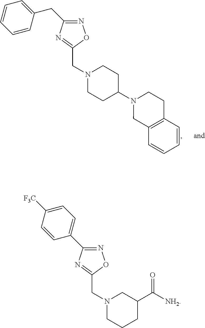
N1(CC2=NC(C3=CC=C([F3C])C=C3)=NO2)CCCC(C([NH2])=O)C1.N1(CC2=NC(CC3=CC=CC=C3)=NO2)CCC(N2CC3=C(CC2)C=CC=C3)CC1
